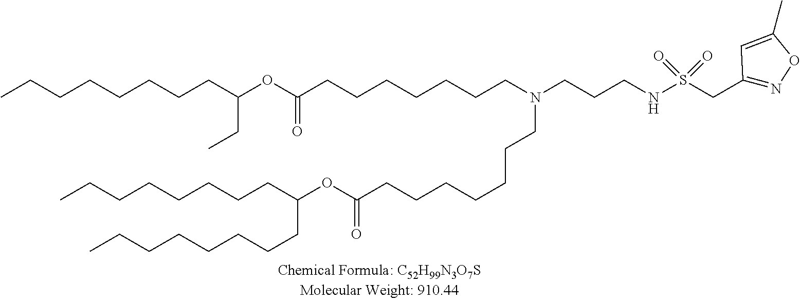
CCCCCCCCC(OC(CCCCCCCN(CCCNS(CC1=NOC(C)=C1)(=O)=O)CCCCCCCC(OC(CCCCCCCC)CCCCCCCC)=O)=O)CC
